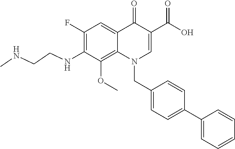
C1(F)=C(NCCNC)C(OC)=C2C(=C1)C(=O)C(C(O)=O)=CN2CC1=CC=C(C2=CC=CC=C2)C=C1
